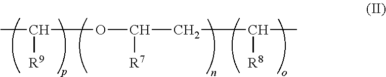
CC(OC(CC([R8])C)[R7])[R9]
